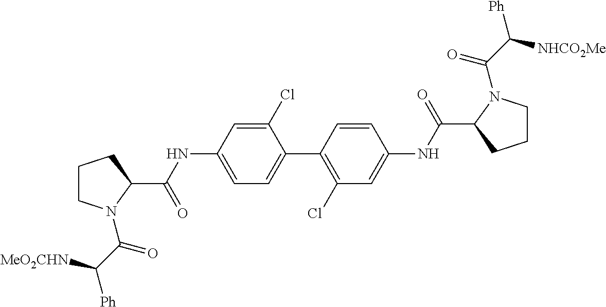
C1CN(C(C([Ph])[MeO2CHN])=O)C(C(NC2=CC=C(C3=C(Cl)C=C(NC(=O)C4CCCN4C(=O)C([Ph])[NHCO2Me])C=C3)C(Cl)=C2)=O)C1
